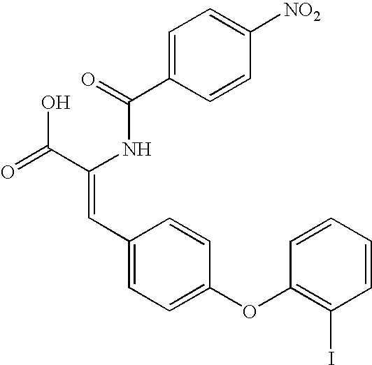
C(=O)(NC(C(=O)O)=CC1=CC=C(OC2=C(I)C=CC=C2)C=C1)C1=CC=C([NO2])C=C1
